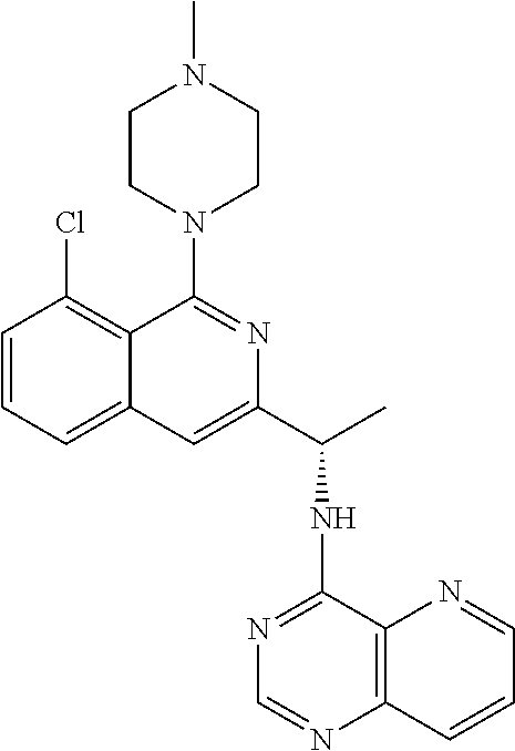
C1=CC=C2C(=C1Cl)C(N1CCN(C)CC1)=NC(C(NC1=NC=NC3=C1N=CC=C3)C)=C2
